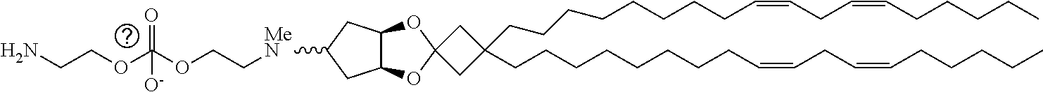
C(CCCCCCCC=CCC=CCCCCC)C1(CCCCCCCCC=CCC=CCCCCC)CC2(OC3C(O2)CC([MeN]CCOC(OCCN)(=O)[O-])C3)C1
